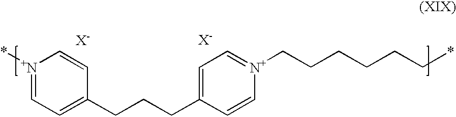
[N+]1(*)=CC=C(CCCC2=CC=[N+](CCCCCC*)C=C2)C=C1.[X-].[X-]
